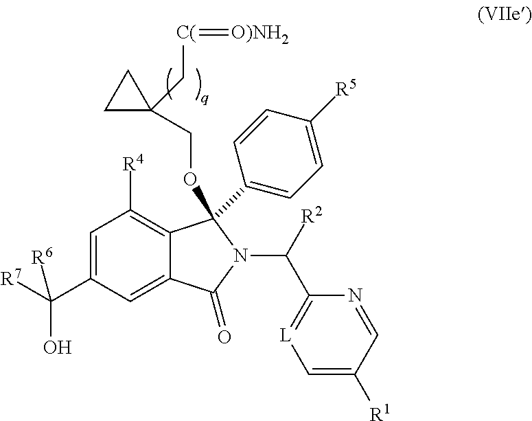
C1=C(C([R7])(O)[R6])C=C2C(=C1[R4])C(C1=CC=C([R5])C=C1)(OCC1(C[C(]=[O)NH2])CC1)N(C(C1=[L]C=C([R1])C=N1)[R2])C2=O
